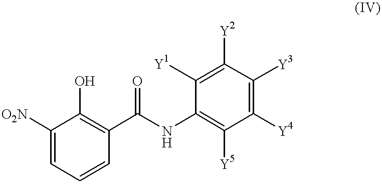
C1([O2N])=CC=CC(C(NC2=C([Y5])C([Y4])=C([Y3])C([Y2])=C2[Y1])=O)=C1O
